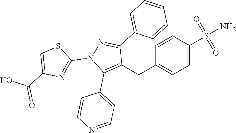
C1(CC2=C(C3=CC=NC=C3)N(C3=NC(C(=O)O)=CS3)N=C2C2=CC=CC=C2)=CC=C(S(N)(=O)=O)C=C1
